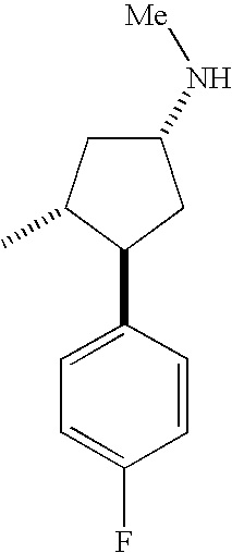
C1(C2C(C)CC(N[Me])C2)=CC=C(F)C=C1
